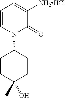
C1=CN(C2CCC(C)(O)CC2)C(=O)C([NH2HCl])=C1
